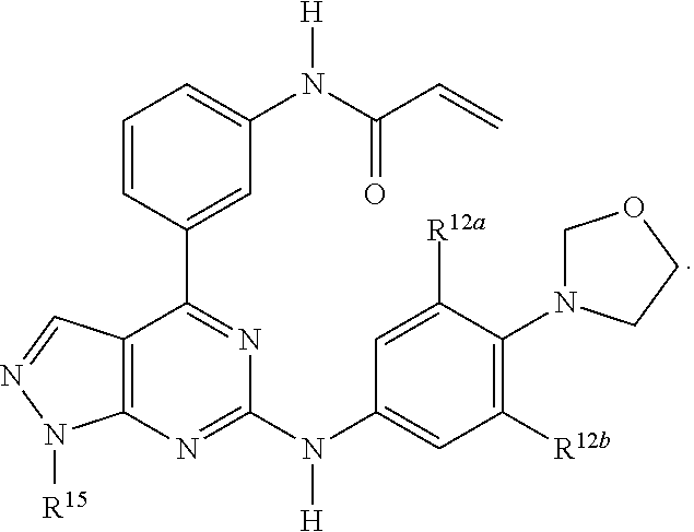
C12=C(N=C(N(C3=CC([R12b])=C(N4COCC4)C([R12a])=C3)[H])N=C1C1=CC(N(C(C=C)=O)[H])=CC=C1)N([R15])N=C2
